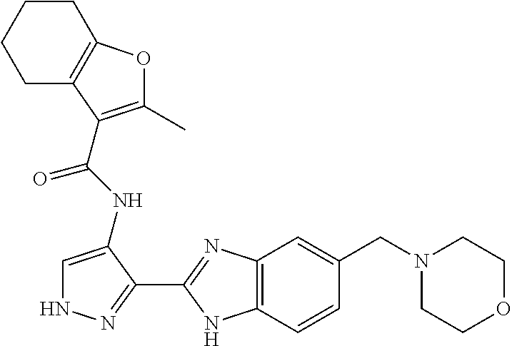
C1=C(NC(=O)C2=C(C)OC3=C2CCCC3)C(C2=NC3=C(N2)C=CC(CN2CCOCC2)=C3)=NN1
